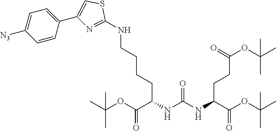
[N3]C1=CC=C(C2=CSC(NCCCCC(C(=O)OC(C)(C)C)NC(NC(C(OC(C)(C)C)=O)CCC(=O)OC(C)(C)C)=O)=N2)C=C1
